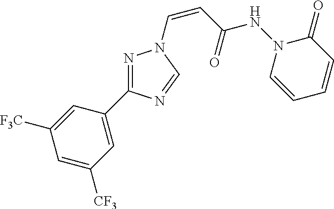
C1([F3C])=CC(C2=NN(C=CC(NN3C=CC=CC3=O)=O)C=N2)=CC([CF3])=C1
